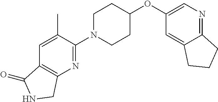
C1N(C2=NC3=C(C=C2C)C(=O)NC3)CCC(OC2=CN=C3C(=C2)CCC3)C1
